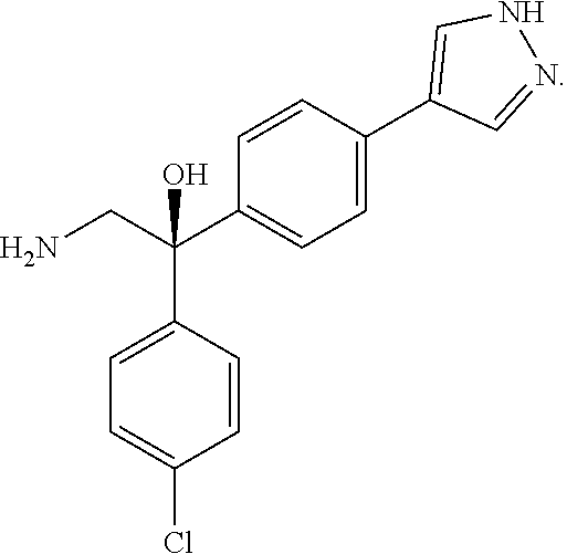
C(C1=CC=C(Cl)C=C1)(C1=CC=C(C2=CNN=C2)C=C1)(CN)O
